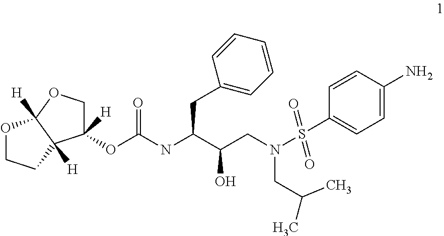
C1(OC(NC(C(CN(S(C2=CC=C(N)C=C2)(=O)=O)CC(C)C)O)CC2=CC=CC=C2)=O)([H])COC2([H])C1([H])CCO2
